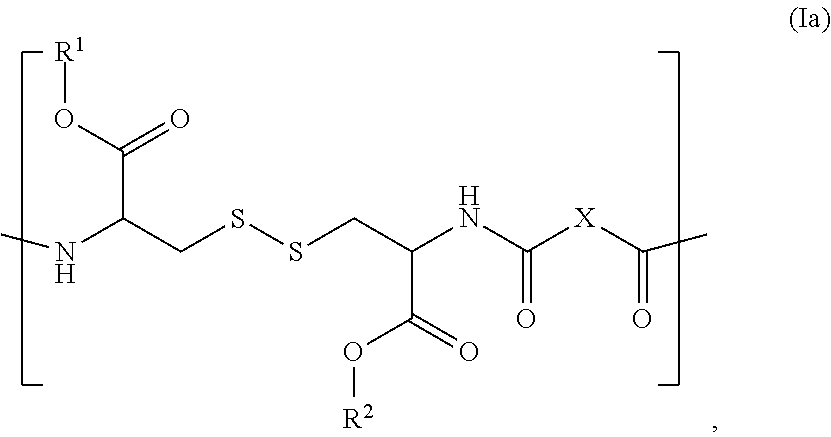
N(C(CSSCC(NC([X]C(C)=O)=O)C(O[R2])=O)C(O[R1])=O)C
